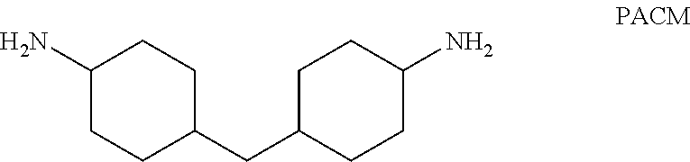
C1(N)CCC(CC2CCC(N)CC2)CC1
